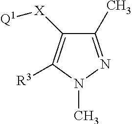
C1([X][Q1])=C([R3])N(C)N=C1C
